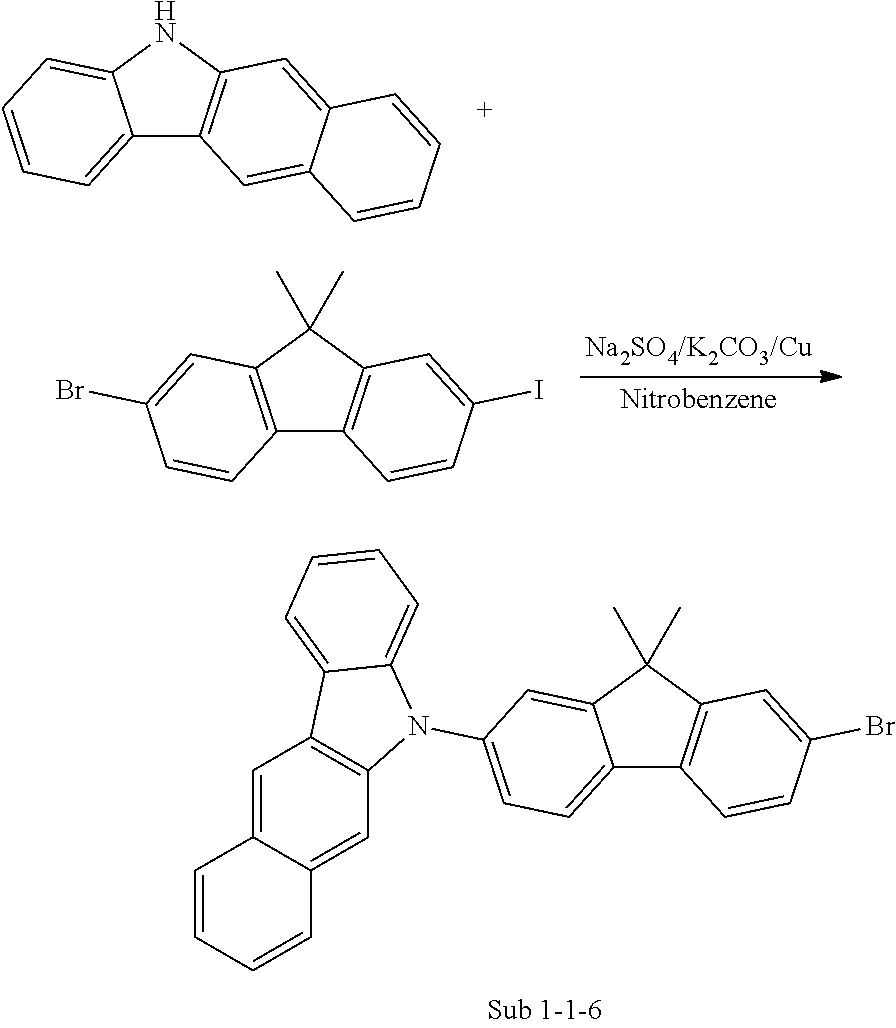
C12=C(C(C)(C)C3=C1C=CC(I)=C3)C=C(Br)C=C2.C12=CC=C(N3C4=CC=CC=C4C4=C3C=C3C(=C4)C=CC=C3)C=C1C(C)(C)C1=C2C=CC(Br)=C1.C12=CC=CC=C1NC1=C2C=C2C(=C1)C=CC=C2
